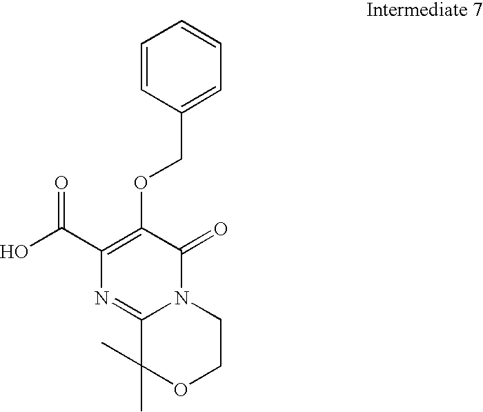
C12=NC(C(O)=O)=C(OCC3=CC=CC=C3)C(=O)N1CCOC2(C)C
